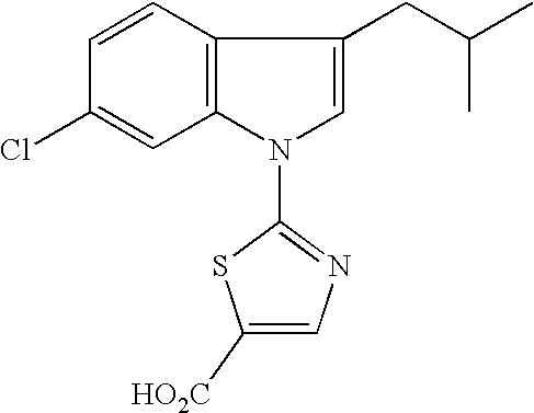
C12=C(C=CC(Cl)=C1)C(CC(C)C)=CN2C1=NC=C([HO2C])S1
